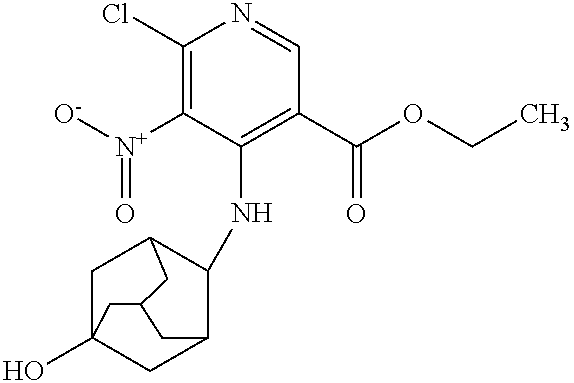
ClC1=C([N+](=O)[O-])C(NC2C3CC4(O)CC2CC(C4)C3)=C(C(=O)OCC)C=N1
